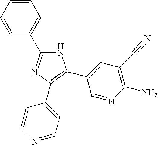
N1C(C2=CC=CC=C2)=NC(C2=CC=NC=C2)=C1C1=CC(C#N)=C(N)N=C1
